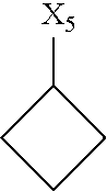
[X5]C1CCC1
